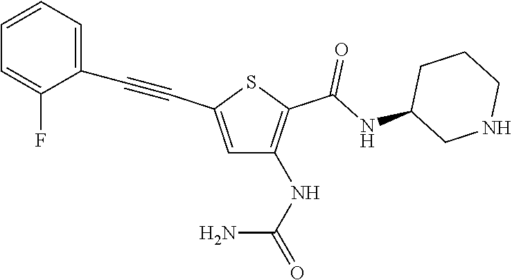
C1=C(C#CC2=CC=CC=C2F)SC(C(NC2CNCCC2)=O)=C1NC(N)=O
